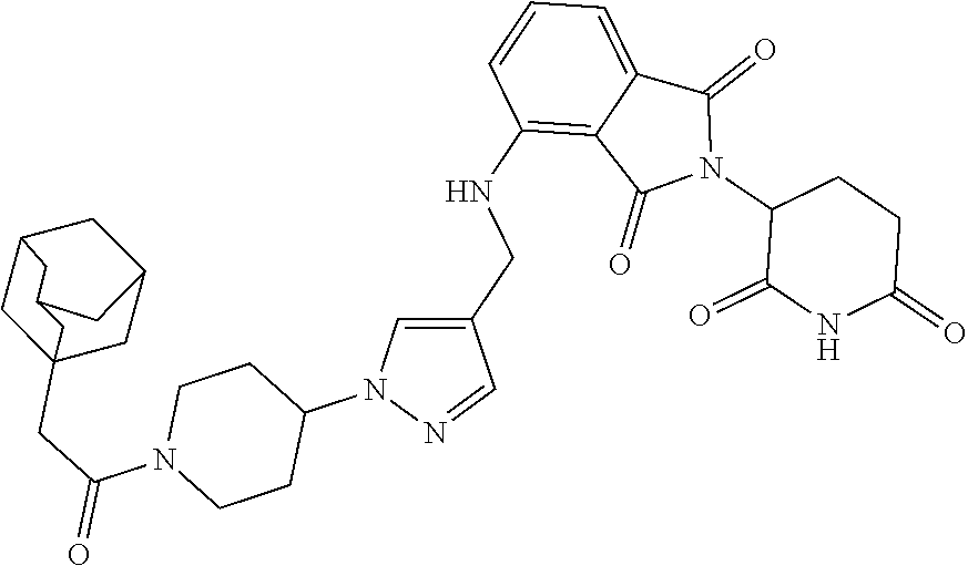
C1(NCC2=CN(C3CCN(C(=O)CC45CC6CC(C4)CC(C6)C5)CC3)N=C2)=C2C(=CC=C1)C(=O)N(C1C(=O)NC(=O)CC1)C2=O
